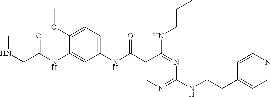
C1(NC(C2=CN=C(NCCC3=CC=NC=C3)N=C2NCCC)=O)=CC=C(OC)C(NC(=O)CNC)=C1
